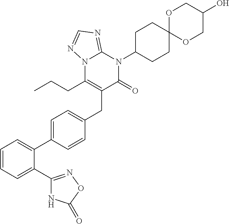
N12C(CCC)=C(CC3=CC=C(C4=CC=CC=C4C4=NOC(=O)N4)C=C3)C(=O)N(C3CCC4(CC3)OCC(O)CO4)C1=NC=N2
